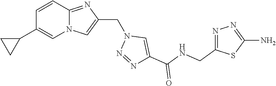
N12C(=NC(CN3N=NC(C(NCC4=NN=C(N)S4)=O)=C3)=C1)C=CC(C1CC1)=C2
